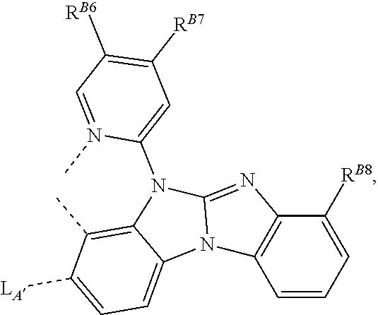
C12=C(C)C([LA])=CC=C1N1C(=NC3=C1C=CC=C3[RB8])N2C1=CC([RB7])=C([RB6])C=N1C
